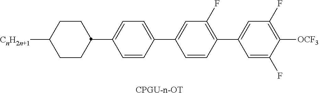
C1CC(C2=CC=C(C3=CC(F)=C(C4=CC(F)=C([OCF3])C(F)=C4)C=C3)C=C2)CCC1[CnH2n+1].[CPGU-n-OT]
